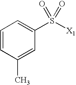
C1=CC(C)=CC(S([X1])(=O)=O)=C1
